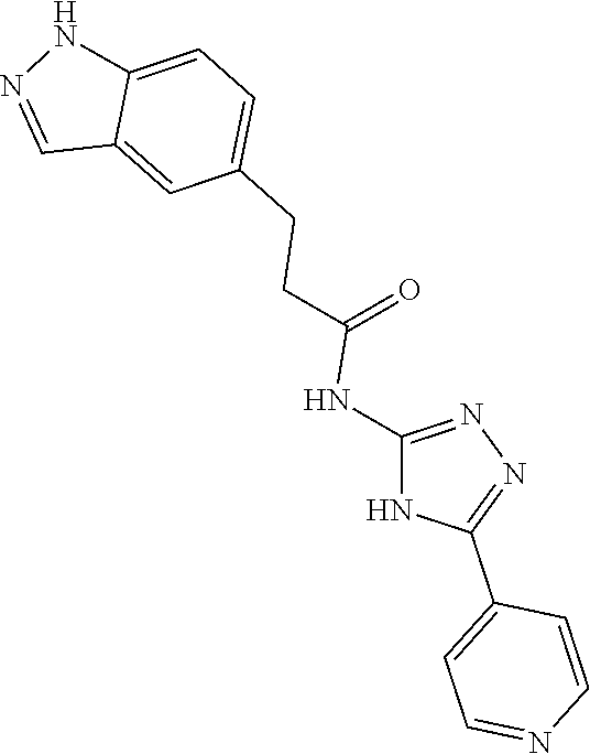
C1=C(CCC(=O)NC2=NN=C(C3=CC=NC=C3)N2)C=C2C(=C1)NN=C2
